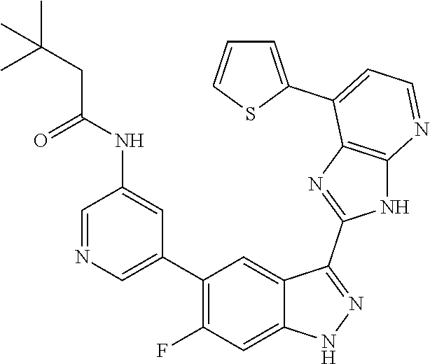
C1=NC=C(C2=C(F)C=C3C(=C2)C(C2=NC4=C(N2)N=CC=C4C2=CC=CS2)=NN3)C=C1NC(CC(C)(C)C)=O
